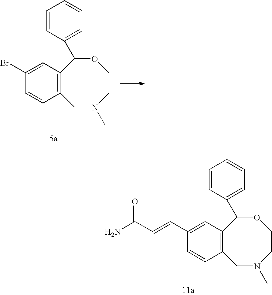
C1(Br)=CC2=C(C=C1)CN(C)CCOC2C1=CC=CC=C1.C1(C=CC(N)=O)=CC2=C(C=C1)CN(C)CCOC2C1=CC=CC=C1
